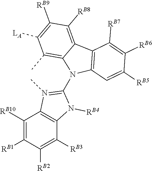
C1(N2C3=C(C)C([LA])=C([RB9])C([RB8])=C3C3=C2C=C([RB5])C([RB6])=C3[RB7])=N(C)C2=C(N1[RB4])C([RB3])=C([RB2])C([RB1])=C2[RB10]
